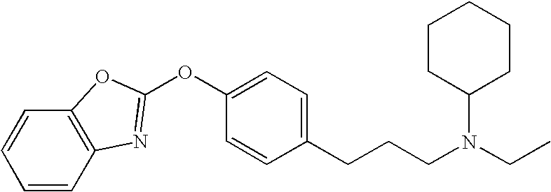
C1=CC2=C(C=C1)OC(OC1=CC=C(CCCN(CC)C3CCCCC3)C=C1)=N2
